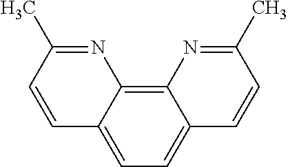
N1=C(C)C=CC2=CC=C3C(=C12)N=C(C)C=C3
